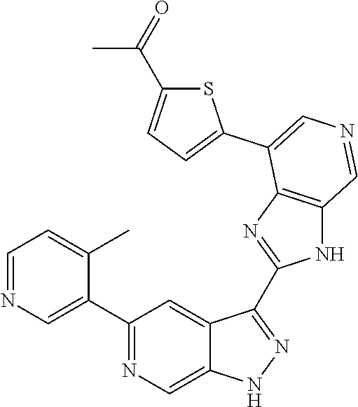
C1(C2=CN=CC=C2C)=NC=C2C(=C1)C(C1=NC3=C(N1)C=NC=C3C1=CC=C(C(C)=O)S1)=NN2
